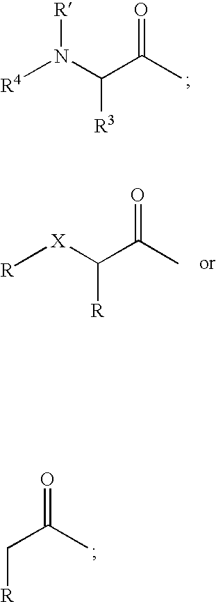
[R4]N(C(C(C)=O)[R3])[R].[R][X]C(C(C)=O)[R].[R]CC(=O)C
